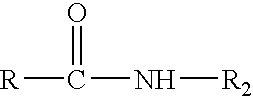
[R]C(N[R2])=O
